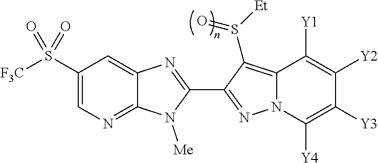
C12=NC=C(S([F3C])(=O)=O)C=C1N=C(C1=NN3C(=C1S([Et])=O)C([Y1])=C([Y2])C([Y3])=C3[Y4])N2[Me]
